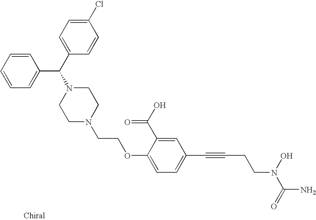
C1=CC=C(C(C2=CC=C(Cl)C=C2)N2CCN(CCOC3=CC=C(C#CCCN(C(=O)N)O)C=C3C(O)=O)CC2)C=C1
